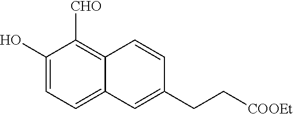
C1(O)=CC=C2C(=C1[CHO])C=CC(CC[COOEt])=C2
